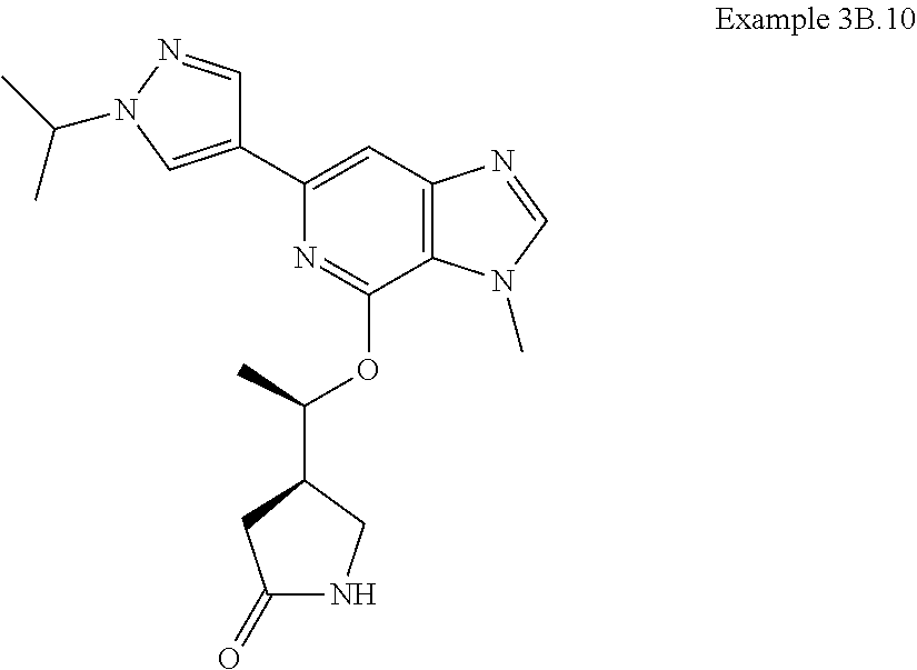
C1(=O)NCC(C(OC2=NC(C3=CN(C(C)C)N=C3)=CC3=C2N(C)C=N3)C)C1
